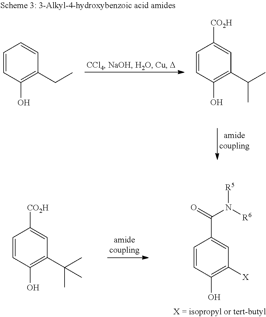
C1=CC(O)=C([X])C=C1C(N([R6])[R5])=O.C1=CC(O)=C(C(C)(C)C)C=C1[CO2H].C1=CC(O)=C(CC)C=C1.C1=CC(O)=C(C(C)C)C=C1[CO2H]
